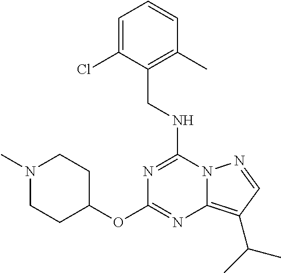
C(NC1=NC(OC2CCN(C)CC2)=NC2=C(C(C)C)C=NN12)C1=C(C)C=CC=C1Cl
